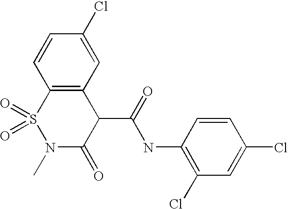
C1=CC(Cl)=CC(Cl)=C1NC(C1C(=O)N(C)S(=O)(=O)C2=C1C=C(Cl)C=C2)=O
